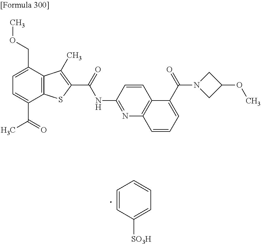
C1=C(C(=O)C)C2=C(C(COC)=C1)C(C)=C(C(=O)NC1=NC3=C(C=C1)C(C(N1CC(OC)C1)=O)=CC=C3)S2.C1=CC([SO3H])=CC=C1
